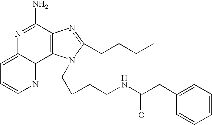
C12=CC=CN=C1C1=C(C(N)=N2)N=C(CCCC)N1CCCCNC(CC1=CC=CC=C1)=O
